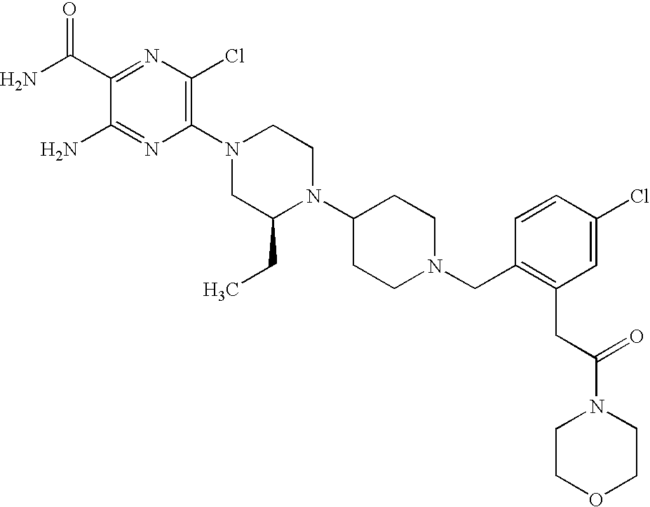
C1(C(N)=O)=NC(Cl)=C(N2CC(CC)N(C3CCN(CC4=C(CC(N5CCOCC5)=O)C=C(Cl)C=C4)CC3)CC2)N=C1N
